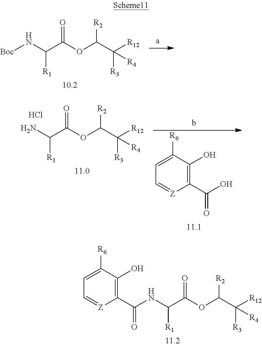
N(C([R1])C(=O)OC(C([R12])([R3])[R4])[R2])C(C1=C(O)C([R6])=CC=[Z]1)=O.[Boc]NC([R1])C(=O)OC(C([R12])([R3])[R4])[R2].NC([R1])C(=O)OC(C([R12])([R3])[R4])[R2].Cl.C1([R6])=CC=[Z]C(C(O)=O)=C1O
